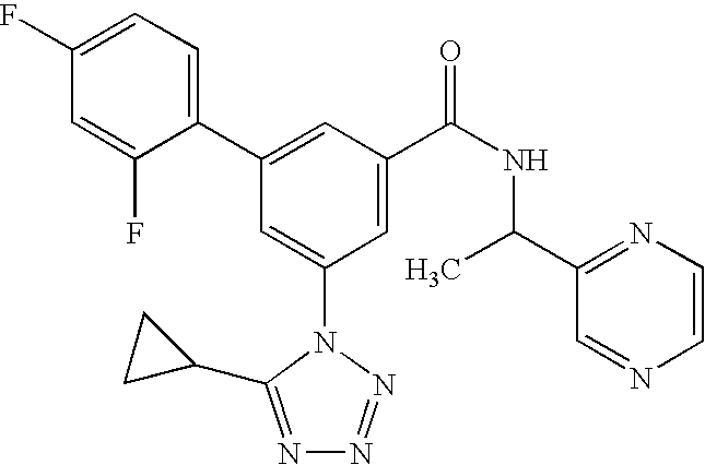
C1(C2=CC(C(NC(C3=NC=CN=C3)C)=O)=CC(N3C(C4CC4)=NN=N3)=C2)=CC=C(F)C=C1F
